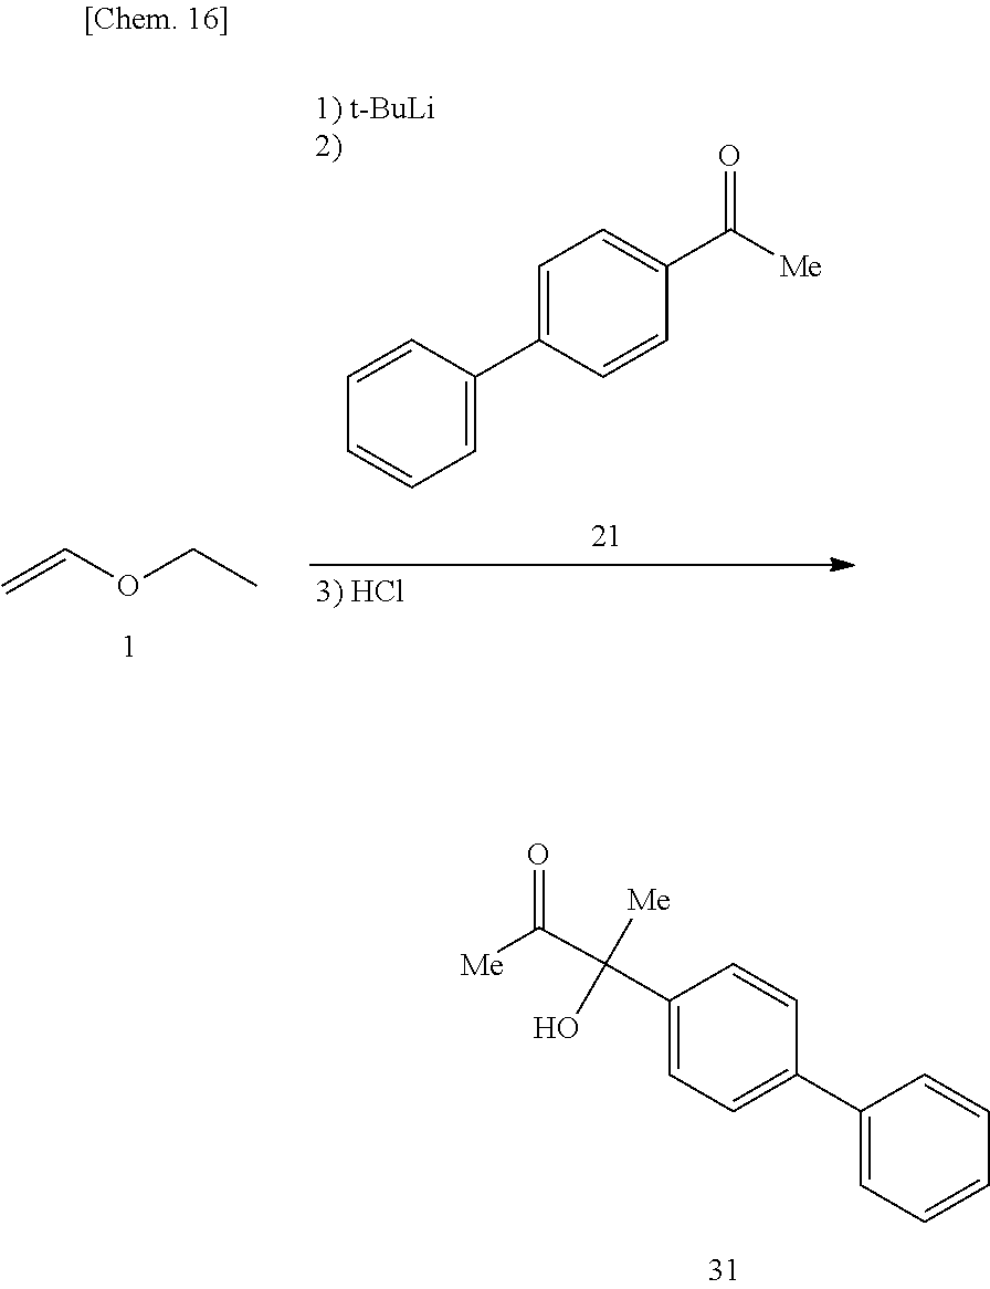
C1=CC(C2=CC=C(C(C([Me])=O)([Me])O)C=C2)=CC=C1.C=COCC.C1=CC(C2=CC=C(C([Me])=O)C=C2)=CC=C1
